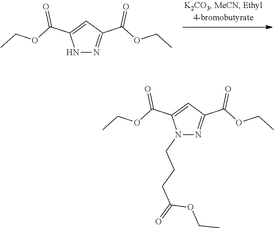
N1N=C(C(OCC)=O)C=C1C(OCC)=O.N1(CCCC(=O)OCC)N=C(C(OCC)=O)C=C1C(OCC)=O
